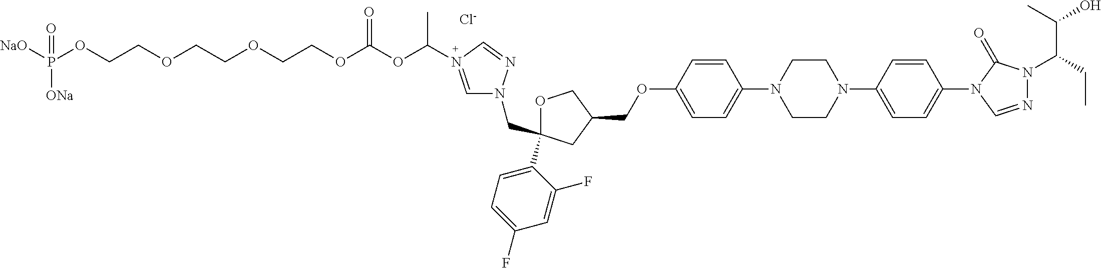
[Cl-].C(C1(C2=CC=C(F)C=C2F)OCC(COC2=CC=C(N3CCN(C4=CC=C(N5C=NN(C(CC)C(O)C)C5=O)C=C4)CC3)C=C2)C1)N1C=N(C(OC(OCCOCCOCCOP([NaO])([ONa])=O)=O)C)C=N1
